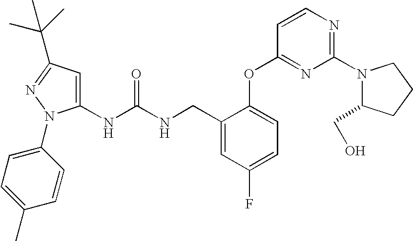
C1(NC(NCC2=CC(F)=CC=C2OC2=NC(N3C(CO)CCC3)=NC=C2)=O)=CC(C(C)(C)C)=NN1C1=CC=C(C)C=C1
